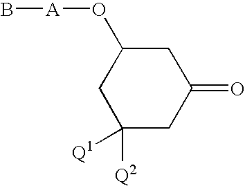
C1C(O[A]B)CC([Q2])([Q1])CC1=O
